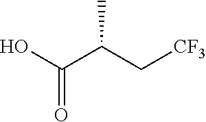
OC(C(C[CF3])C)=O
